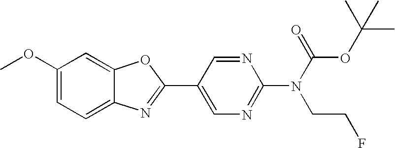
C1(OC)=CC=C2C(=C1)OC(C1=CN=C(N(C(=O)OC(C)(C)C)CCF)N=C1)=N2
